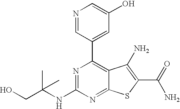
N1=C(NC(CO)(C)C)N=C2C(=C1C1=CC(O)=CN=C1)C(N)=C(C(N)=O)S2
